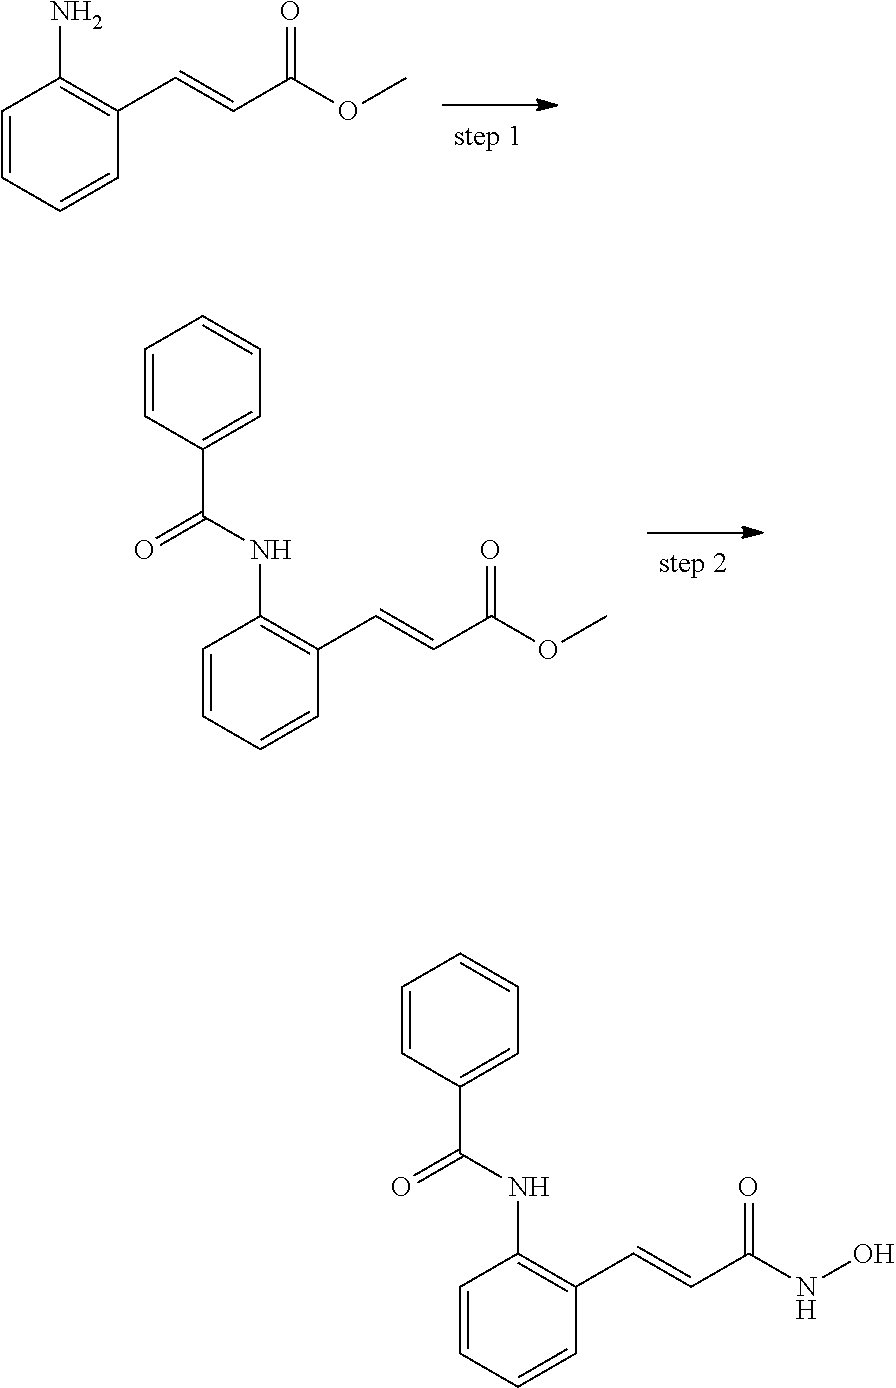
C1=CC=CC(C=CC(OC)=O)=C1N.C1=CC=CC(C=CC(OC)=O)=C1NC(C1=CC=CC=C1)=O.C1=CC=CC(C=CC(NO)=O)=C1NC(C1=CC=CC=C1)=O
